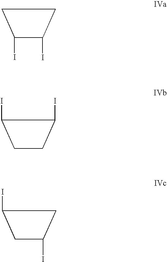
C1CC(I)C1I.C1(I)C(I)CC1.C1(I)CC(I)C1
